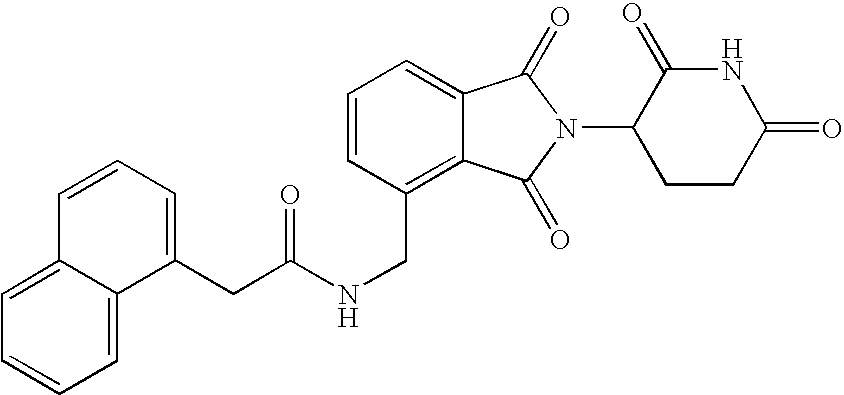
C(C1=C2C(=CC=C1)C(=O)N(C1CCC(=O)NC1=O)C2=O)NC(CC1=CC=CC2=CC=CC=C12)=O
